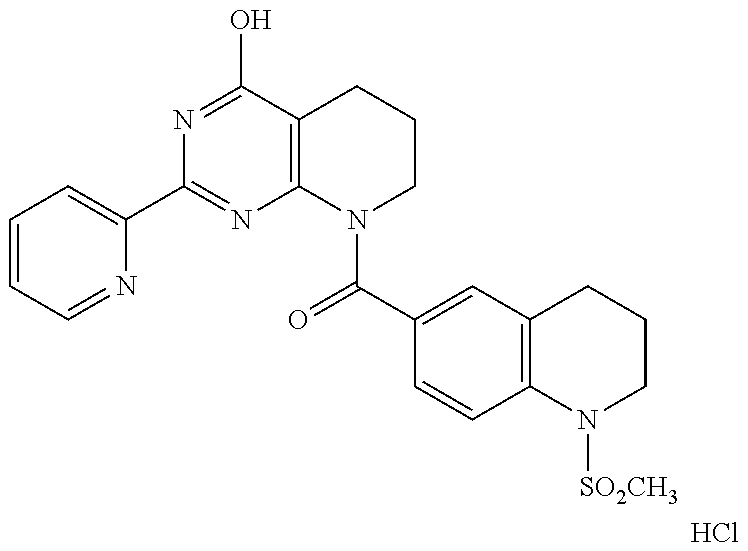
C1=CC=NC(C2=NC3=C(C(O)=N2)CCCN3C(=O)C2=CC3=C(C=C2)N([SO2CH3])CCC3)=C1.Cl
